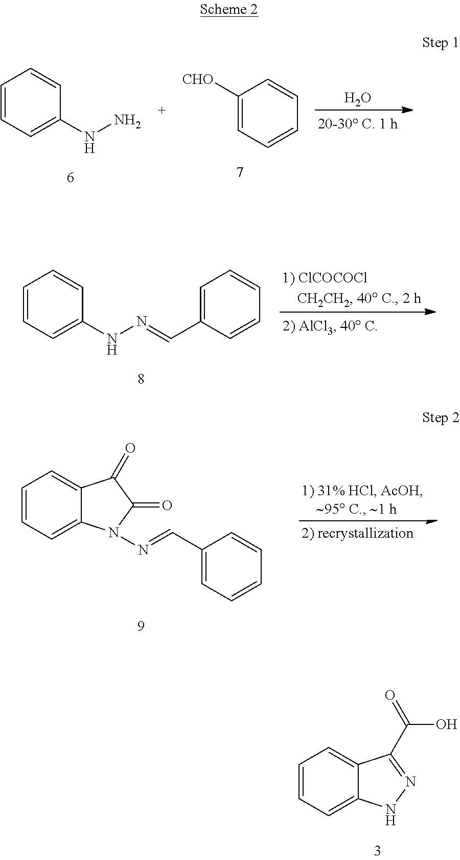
C1=CC=C(NN)C=C1.C1([CHO])=CC=CC=C1.O.C1=CC=C(NN=CC2=CC=CC=C2)C=C1.C1=CC=C2C(=C1)C(=O)C(=O)N2N=CC1=CC=CC=C1.C1=CC=C2C(=C1)C(C(=O)O)=NN2
